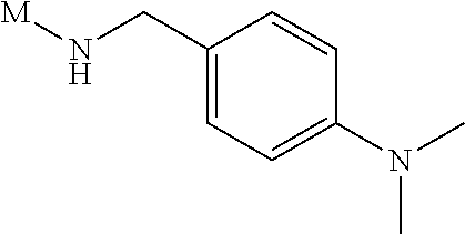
C1(CN[M])=CC=C(N(C)C)C=C1
